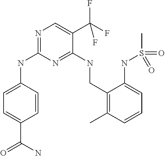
C1=C(NC2=NC=C(C(F)(F)F)C(NCC3=C(C)C=CC=C3NS(=O)(C)=O)=N2)C=CC(C(=O)N)=C1
